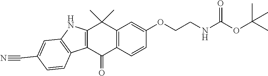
C12=C(C=CC(OCCNC(OC(C)(C)C)=O)=C1)C(=O)C1=C(C2(C)C)NC2=C1C=CC(C#N)=C2
